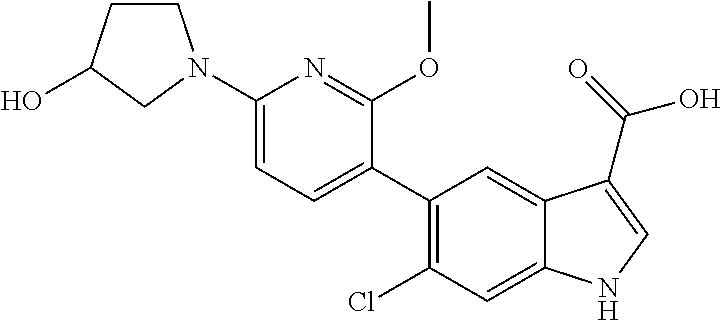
C1(N2CCC(O)C2)=CC=C(C2=C(Cl)C=C3C(=C2)C(C(=O)O)=CN3)C(OC)=N1
